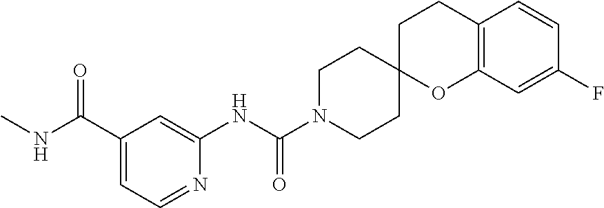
C12=C(C=C(F)C=C1)OC1(CC2)CCN(C(NC2=CC(C(NC)=O)=CC=N2)=O)CC1
